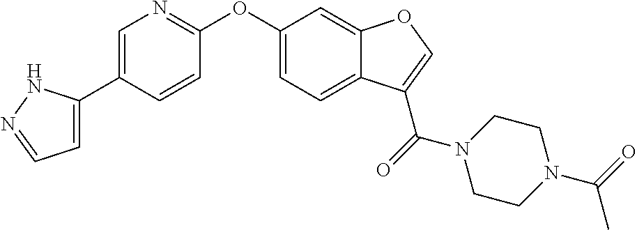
C1=C(C2=CN=C(OC3=CC=C4C(=C3)OC=C4C(N3CCN(C(=O)C)CC3)=O)C=C2)NN=C1
